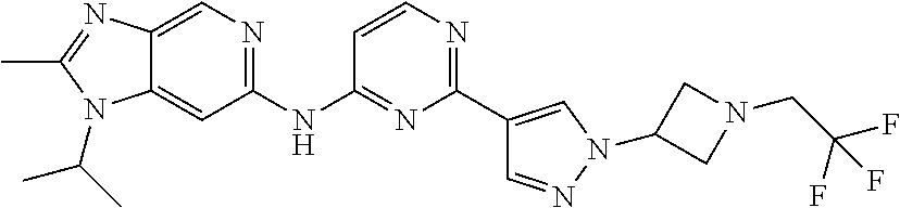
C1(NC2=NC(C3=CN(C4CN(CC(F)(F)F)C4)N=C3)=NC=C2)=NC=C2C(=C1)N(C(C)C)C(C)=N2
